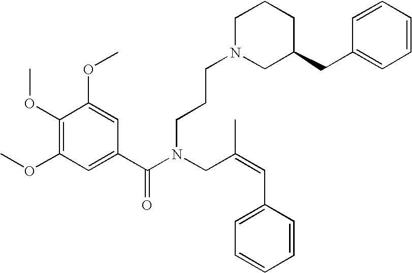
C1(OC)=C(OC)C=C(C(N(CC(=CC2=CC=CC=C2)C)CCCN2CC(CC3=CC=CC=C3)CCC2)=O)C=C1OC
